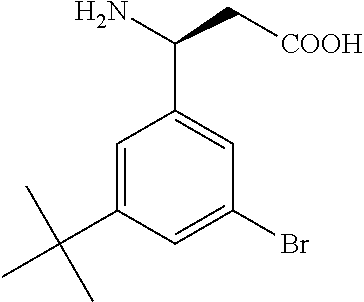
C1=C(C(C)(C)C)C=C(Br)C=C1C(N)C[COOH]
